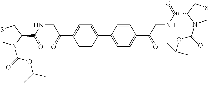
C1=CC(C2=CC=C(C(=O)CNC(=O)C3N(C(OC(C)(C)C)=O)CSC3)C=C2)=CC=C1C(=O)CNC(C1CSCN1C(OC(C)(C)C)=O)=O
